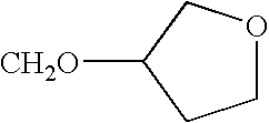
C1OCC([CH2O])C1
